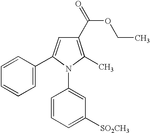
C1(C)=C(C(OCC)=O)C=C(C2=CC=CC=C2)N1C1=CC([SO2CH3])=CC=C1
